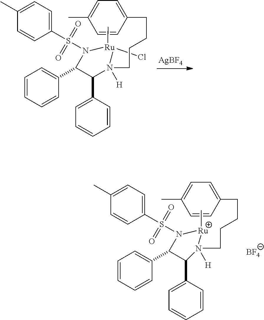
C1=CC=CC(C2C(C3=CC=CC=C3)N([H])(CCCCC3=CC=C(C)C=C3)[Ru](C)N2S(C2=CC=C(C)C=C2)(=O)=O)=C1.[BF4].C1=CC=CC(C2C(C3=CC=CC=C3)N([H])(CCCCC3=CC=C(C)C=C3)[Ru](C)(Cl)N2S(C2=CC=C(C)C=C2)(=O)=O)=C1.[AgBF4]
